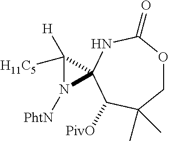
C12(C([H])([H11C5])N1[PhtN])C([PivO])C(C)(C)COC(=O)N2
